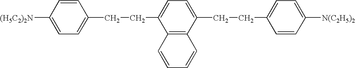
C1=CC(CCC2=CC=C(CCC3=CC=C([N(C2H5)2])C=C3)C3=C2C=CC=C3)=CC=C1[(H5C2)2N]
